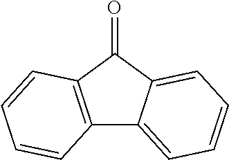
C12=CC=CC=C1C(=O)C1=C2C=CC=C1
